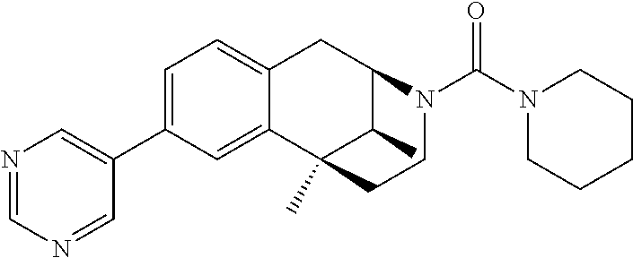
C12=CC(C3=CN=CN=C3)=CC=C1CC1C(C)C2(C)CCN1C(N1CCCCC1)=O
